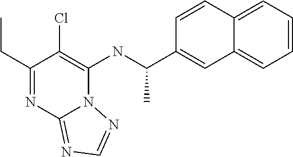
C1(CC)=NC2=NC=NN2C(NC(C2=CC3=CC=CC=C3C=C2)C)=C1Cl
